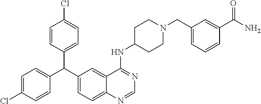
C1=C(Cl)C=CC(C(C2=CC=C3C(=C2)C(NC2CCN(CC4=CC=CC(C(=O)N)=C4)CC2)=NC=N3)C2=CC=C(Cl)C=C2)=C1
